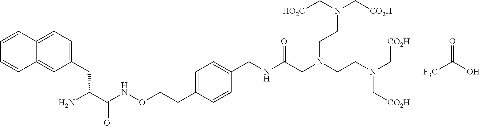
[F3C]C(O)=O.C1(CC(C(NOCCC2=CC=C(CNC(CN(CCN(C[CO2H])C[CO2H])CCN(C[CO2H])C[HO2C])=O)C=C2)=O)N)=CC=C2C(=C1)C=CC=C2
